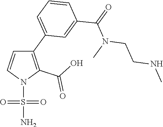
C1(C2=CC=CC(C(=O)N(C)CCNC)=C2)=C(C(O)=O)N(S(=O)(=O)N)C=C1
